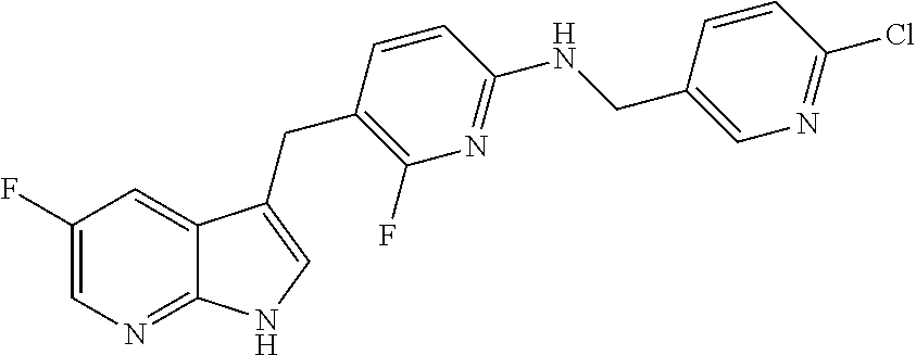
C1(F)=CN=C2C(=C1)C(CC1=C(F)N=C(NCC3=CN=C(Cl)C=C3)C=C1)=CN2
